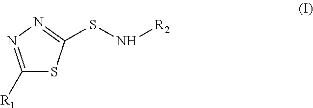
C1([R1])=NN=C(SN[R2])S1
